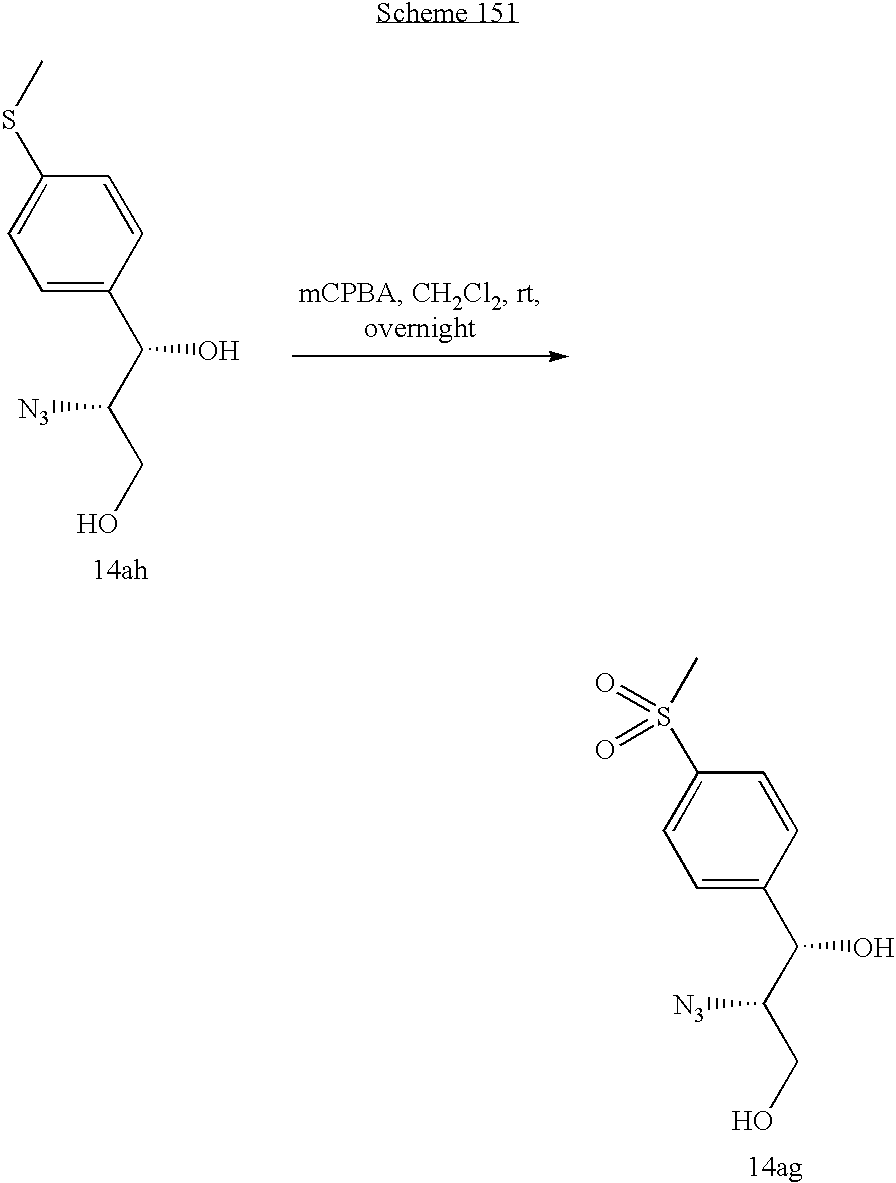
C1(S(C)(=O)=O)=CC=C(C(C(CO)[N3])O)C=C1.C1(SC)=CC=C(C(C(CO)[N3])O)C=C1
